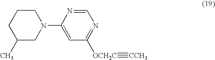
C1(C)CN(C2=CC([OCH2C]#[CCH3])=NC=N2)CCC1
